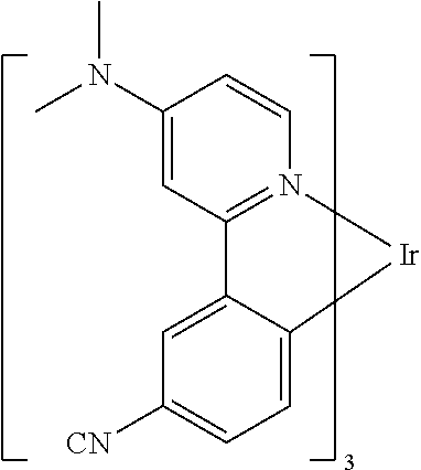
C12=CC=C([CN])C=C1C1=N(C=CC(N(C)C)=C1)[Ir]2
